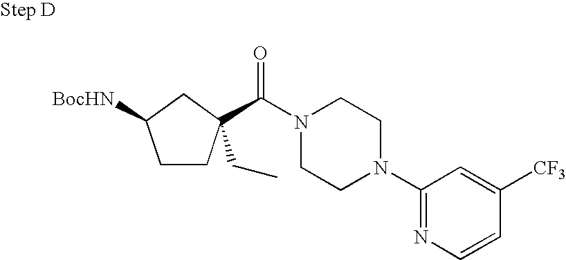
C1CC(C(=O)N2CCN(C3=NC=CC([CF3])=C3)CC2)(CC)CC1[BocHN]
